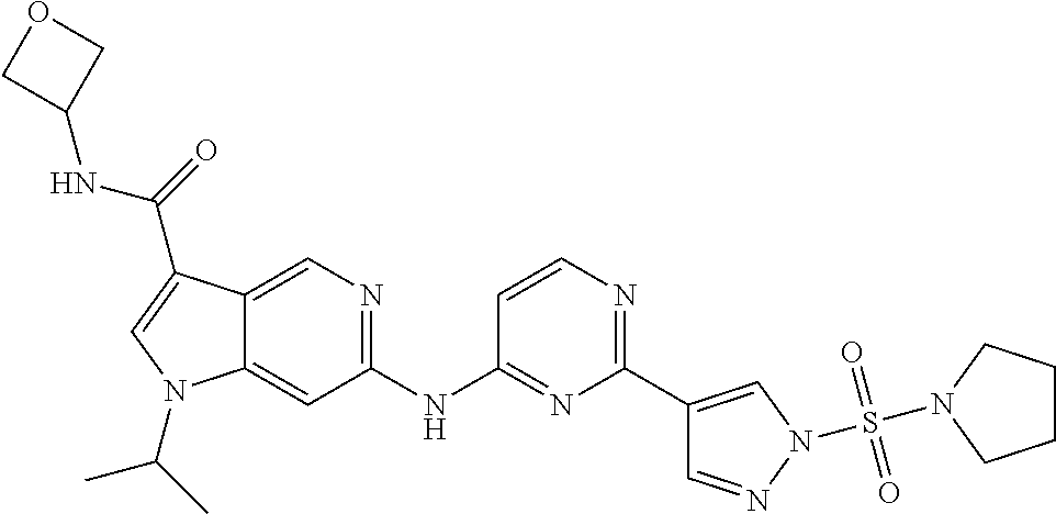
C1(NC2=NC(C3=CN(S(N4CCCC4)(=O)=O)N=C3)=NC=C2)=NC=C2C(=C1)N(C(C)C)C=C2C(=O)NC1COC1
